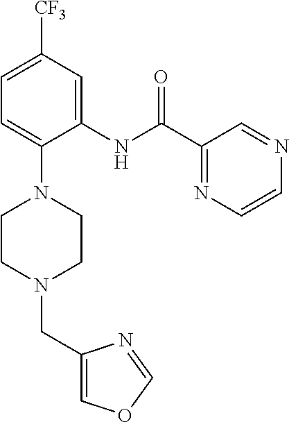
C1=C([CF3])C=C(NC(C2=NC=CN=C2)=O)C(N2CCN(CC3=COC=N3)CC2)=C1
